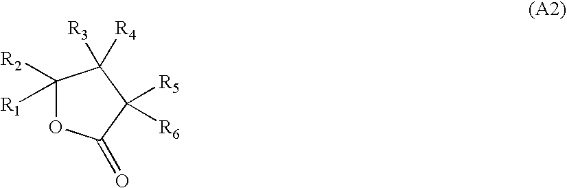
C1([R1])([R2])OC(=O)C([R5])([R6])C1([R3])[R4]
